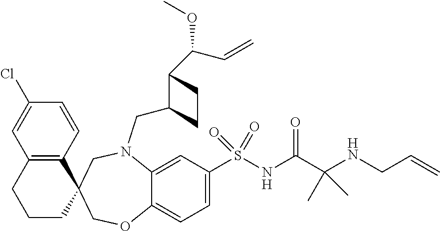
C1=C(S(NC(C(NCC=C)(C)C)=O)(=O)=O)C=C2C(=C1)OCC1(CN2CC2C(C(C=C)OC)CC2)C2=C(CCC1)C=C(Cl)C=C2
